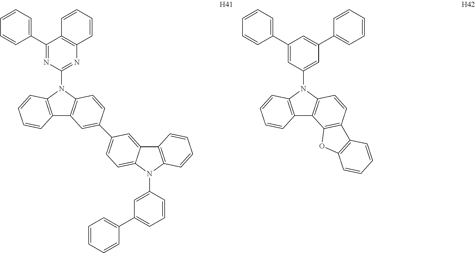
C12=C(C(C3=CC=CC=C3)=NC(N3C4=C(C5=C3C=CC(C3=CC=C6N(C7=CC(C8=CC=CC=C8)=CC=C7)C7=C(C6=C3)C=CC=C7)=C5)C=CC=C4)=N1)C=CC=C2.C1(C2=CC=CC=C2)=CC(C2=CC=CC=C2)=CC(N2C3=C(C4=C2C=CC2=C4OC4=C2C=CC=C4)C=CC=C3)=C1
